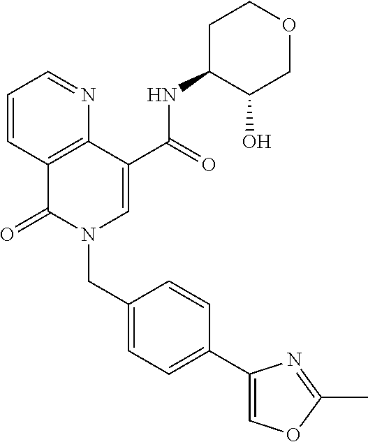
C1=CC2=C(N=C1)C(C(=O)NC1C(O)COCC1)=CN(CC1=CC=C(C3=COC(C)=N3)C=C1)C2=O
